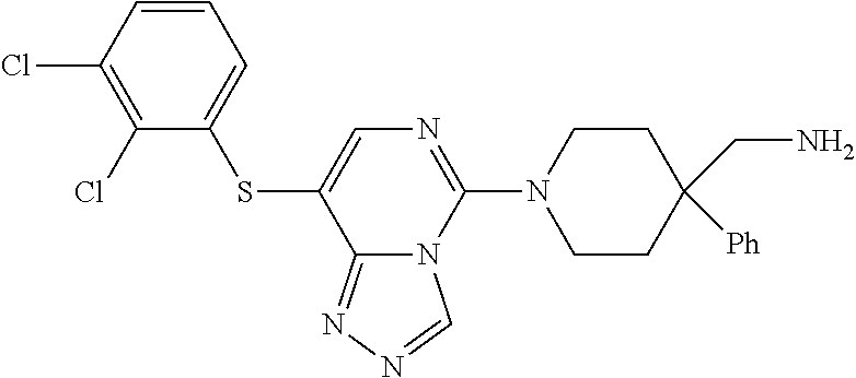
C12=NN=CN1C(N1CCC(CN)([Ph])CC1)=NC=C2SC1=CC=CC(Cl)=C1Cl
